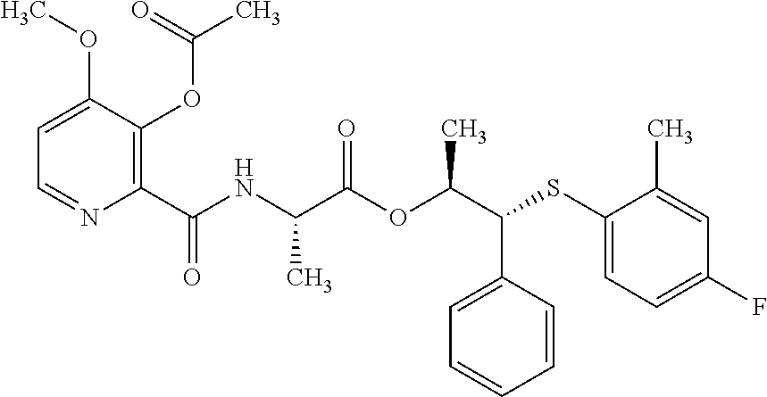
C1(C(=O)NC(C(OC(C(SC2=CC=C(F)C=C2C)C2=CC=CC=C2)C)=O)C)=C(OC(C)=O)C(OC)=CC=N1
